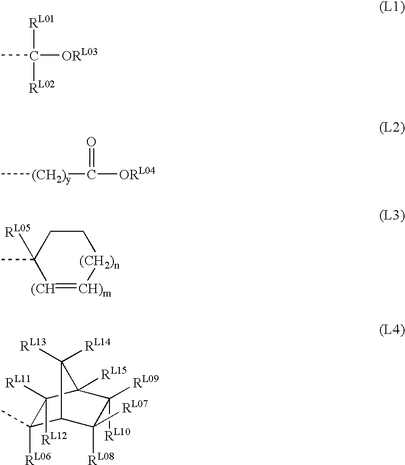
CC([RL01])([ORL03])[RL02].C[(CH2)y]C([ORL04])=O.C1C(C)([RL05])[(CH]=[CH)m][(CH2)n]C1.C1([RL06])(C)C2C([RL08])([RL07])C([RL09])([RL10])C([RL15])(C1([RL12])[RL11])C2([RL13])[RL14]
